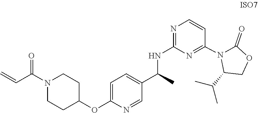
C1=C(OC2CCN(C(C=C)=O)CC2)N=CC(C(C)NC2=NC=CC(N3C(C(C)C)COC3=O)=N2)=C1
